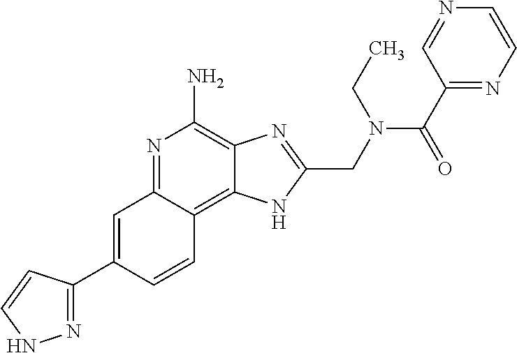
C1=C(C2=NNC=C2)C=CC2=C3C(=C(N)N=C12)N=C(CN(C(C1=NC=CN=C1)=O)CC)N3
